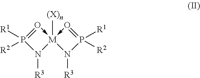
N1([R3])P([R1])([R2])=O->[M]12([(X)n])-O=P([R1])([R2])N2[R3]
